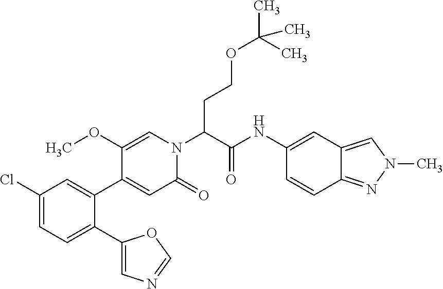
C1(Cl)=CC=C(C2=CN=CO2)C(C2=CC(=O)N(C(C(NC3=CC4=CN(C)N=C4C=C3)=O)CCOC(C)(C)C)C=C2OC)=C1
